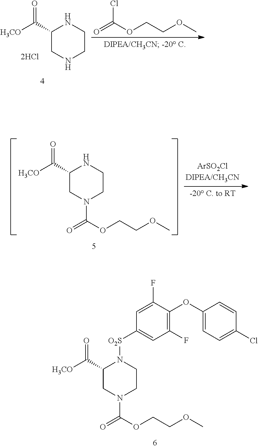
C1(C([H3CO])=O)CN(C(=O)OCCOC)CCN1[O2S]C1=CC(F)=C(OC2=CC=C(Cl)C=C2)C(F)=C1.C1(C([H3CO])=O)CNCCN1.O=C(OCCOC)Cl.C1(C([H3CO])=O)CN(C(=O)OCCOC)CCN1
